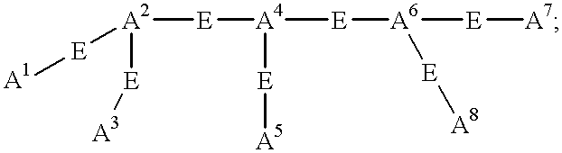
[A2]([E][A4]([E][A5])[E][A6]([E][A7])[E][A8])([E][A3])[E][A1]
